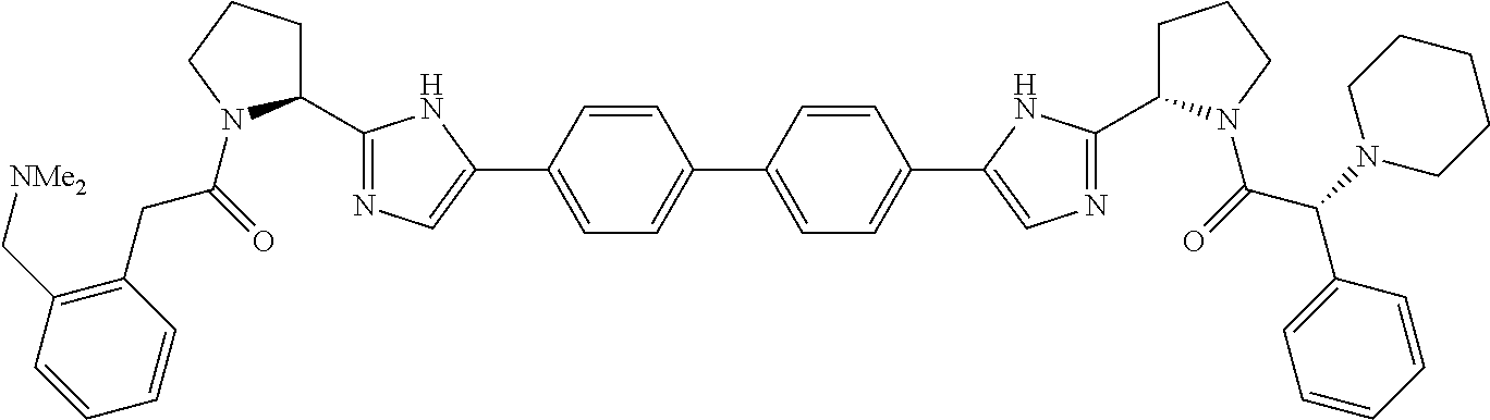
C(C(=O)N1C(C2=NC=C(C3=CC=C(C4=CC=C(C5=CN=C(C6CCCN6C(=O)C(N6CCCCC6)C6=CC=CC=C6)N5)C=C4)C=C3)N2)CCC1)C1=C(C[NMe2])C=CC=C1
